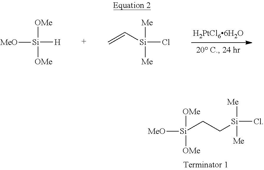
[Si]([OMe])([OMe])([H])[MeO].[Si]([Me])([Me])(Cl)C=C.[Si]([OMe])([OMe])(CC[Si]([Me])([Me])Cl)[MeO]
